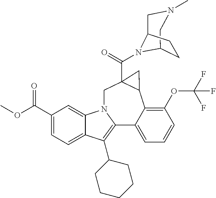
C1(C(OC)=O)=CC=C2C(=C1)N1C(=C2C2CCCCC2)C2=CC=CC(OC(F)(F)F)=C2C2C(C(=O)N3C4CCC3CN(C)C4)(C1)C2
